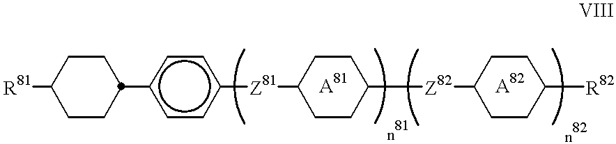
[R81]C1CCC(c2ccc([Z81]C3CCC([Z82]C4CCC([R82])CC4)CC3)cc2)CC1
